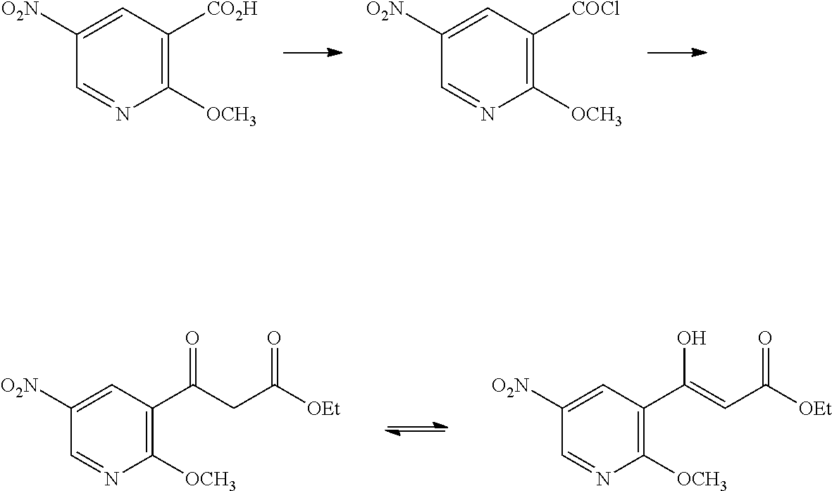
C1([OCH3])=C([COCl])C=C([O2N])C=N1.C1([OCH3])=C([CO2H])C=C([O2N])C=N1.C1([OCH3])=C(C(CC([OEt])=O)=O)C=C([O2N])C=N1.C1([OCH3])=C(C(=CC([OEt])=O)O)C=C([O2N])C=N1
